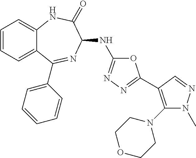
C1=CC=C2C(=C1)NC(=O)C(NC1=NN=C(C3=C(N4CCOCC4)N(C)N=C3)O1)N=C2C1=CC=CC=C1
